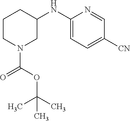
C1(NC2CCCN(C(=O)OC(C)(C)C)C2)=CC=C([CN])C=N1
